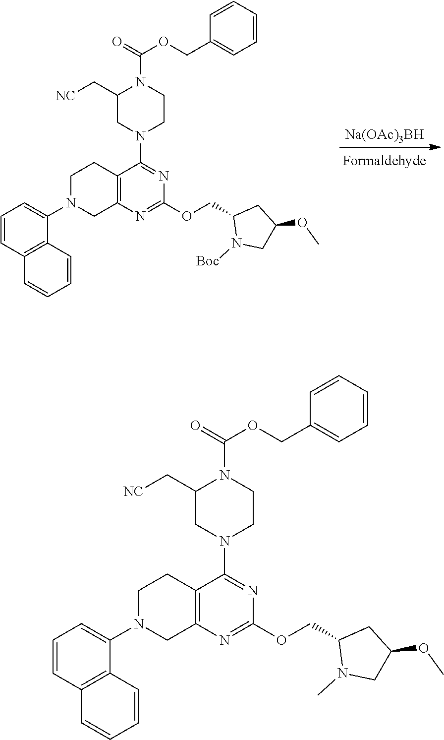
[Na(OAc)3BH].C1N(C2=CC=CC3=C2C=CC=C3)CC2=C(C1)C(N1CC(C[NC])N(C(=O)OCC3=CC=CC=C3)CC1)=NC(OCC1N([Boc])CC(OC)C1)=N2.C1N(C2=CC=CC3=C2C=CC=C3)CC2=C(C1)C(N1CC(C[NC])N(C(=O)OCC3=CC=CC=C3)CC1)=NC(OCC1N(C)CC(OC)C1)=N2
